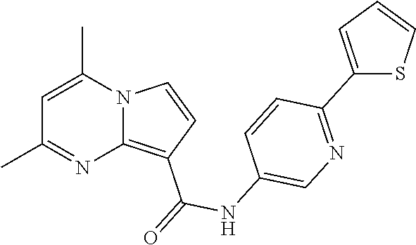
C1=C(C)N2C(=C(C(NC3=CN=C(C4=CC=CS4)C=C3)=O)C=C2)N=C1C
